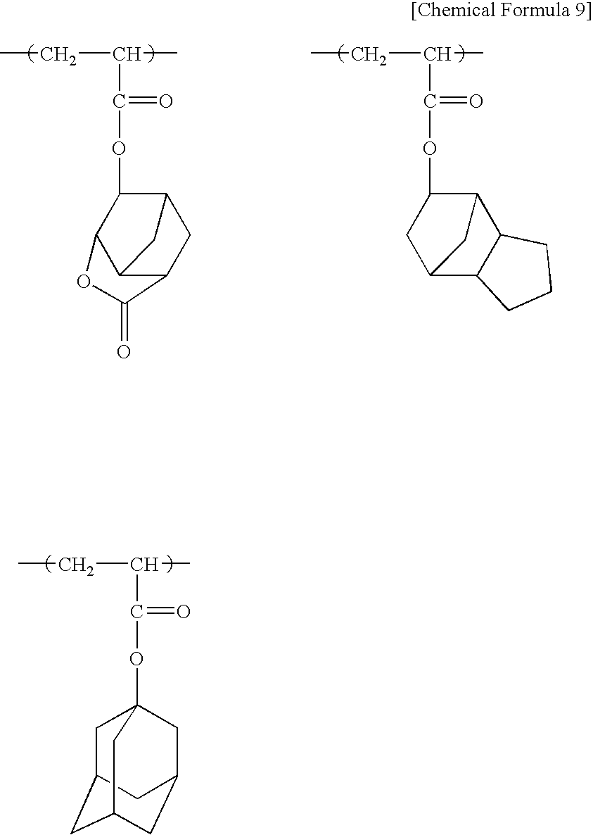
C(C(C(OC1CC2C3C(C1C2)CCC3)=O)C)C.C(C(C(OC1C2C3C(CC1C3)C(=O)O2)=O)C)C.C(C(C(OC12CC3CC(CC(C1)C3)C2)=O)C)C
